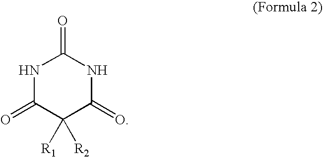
N1C(=O)C([R2])([R1])C(=O)NC1=O
